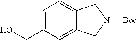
C1=C(CO)C=C2C(=C1)CN([Boc])C2
